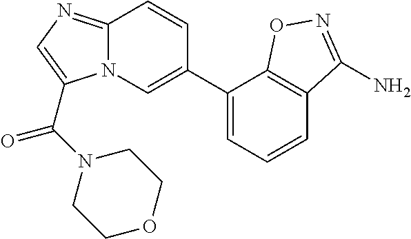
C12=NC=C(C(N3CCOCC3)=O)N1C=C(C1=CC=CC3=C1ON=C3N)C=C2
